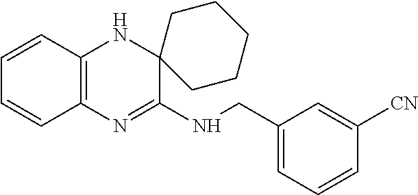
C1=CC2=C(C=C1)N=C(NCC1=CC=CC([CN])=C1)C1(N2)CCCCC1
